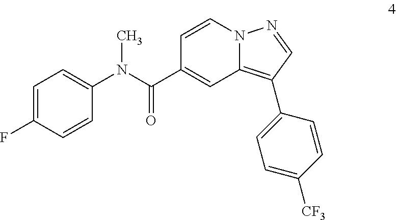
C1=CN2C(=C(C3=CC=C([CF3])C=C3)C=N2)C=C1C(N(C1=CC=C(F)C=C1)C)=O
